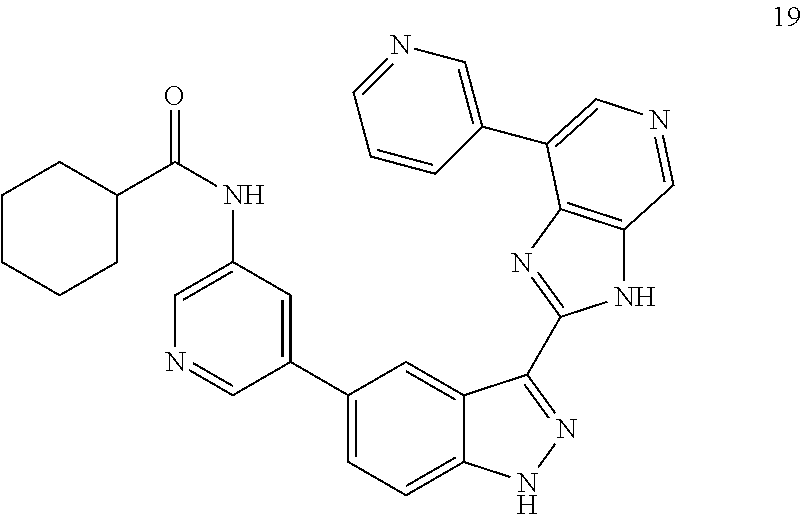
C1(C2=CC(NC(=O)C3CCCCC3)=CN=C2)=CC=C2C(=C1)C(C1=NC3=C(N1)C=NC=C3C1=CN=CC=C1)=NN2
